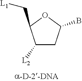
C1([L2])CC(B)OC1C[L1]
